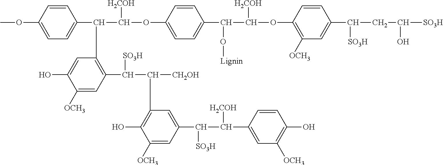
COC1=CC=C(C(C([H2COH])OC2=CC=C(C(O[Lignin])C([H2COH])OC3=C([OCH3])C=C(C([SO3H])CC(O)[SO3H])C=C3)C=C2)C2=C(C(C(C3=C(O)C([OCH3])=CC(C(C(C4=CC([OCH3])=C(O)C=C4)[H2COH])[SO3H])=C3)[CH2OH])[SO3H])C=C([OCH3])C(O)=C2)C=C1
